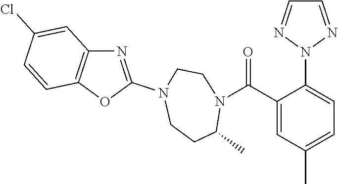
N1=C(N2CCC(C)N(C(=O)C3=CC(C)=CC=C3N3N=CC=N3)CC2)OC2=C1C=C(Cl)C=C2
